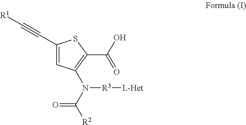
C1(C#C[R1])=CC(N(C([R2])=O)[R3][L-Het])=C(C(O)=O)S1
